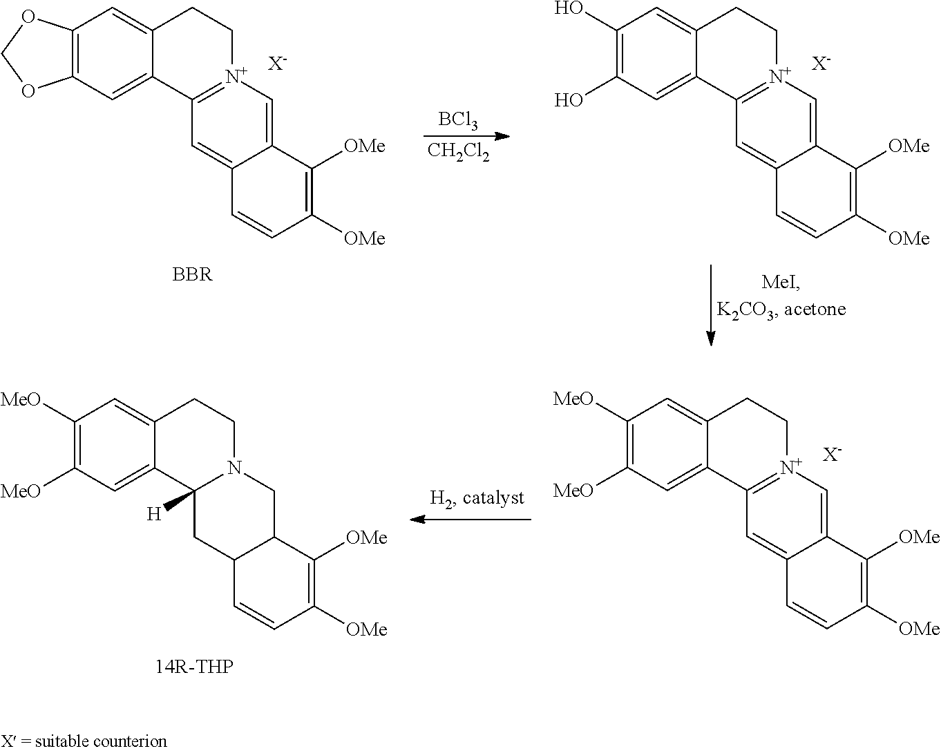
C12=C(C=C3C(=C1)CC[N+]1=C3C=C3C(=C1)C([OMe])=C([OMe])C=C3)OCO2.[X-].[BCl3].[CH2Cl2].C1(O)=C(O)C=C2C(=C1)CC[N+]1=C2C=C2C(=C1)C([OMe])=C([OMe])C=C2.[X-].C1([MeO])=C([MeO])C=C2C(=C1)CC[N+]1=C2C=C2C(=C1)C([OMe])=C([OMe])C=C2.[X-].C1([MeO])=C([MeO])C=C2C(=C1)CCN1C2([H])CC2C(C1)C([OMe])=C([OMe])C=C2
